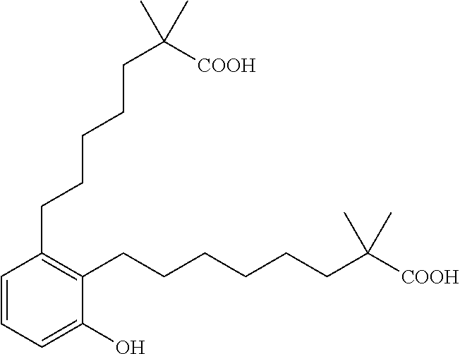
C1(CCCCCC([COOH])(C)C)=C(CCCCCCC([COOH])(C)C)C(O)=CC=C1
